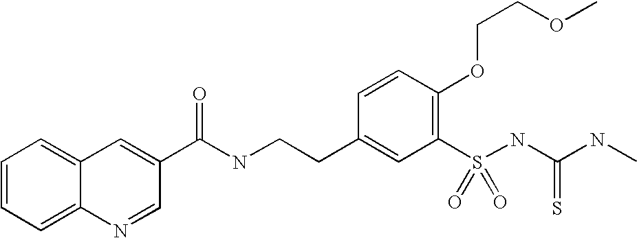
C1=CC=C2C(=C1)C=C(C(NCCC1=CC(S(NC(NC)=S)(=O)=O)=C(OCCOC)C=C1)=O)C=N2
